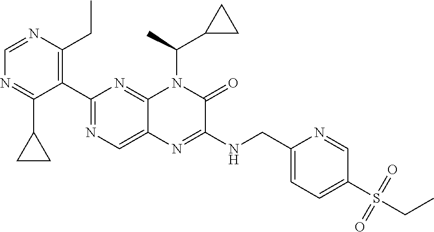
C1=NC(CC)=C(C2=NC=C3C(=N2)N(C(C)C2CC2)C(=O)C(NCC2=CC=C(S(CC)(=O)=O)C=N2)=N3)C(C2CC2)=N1
